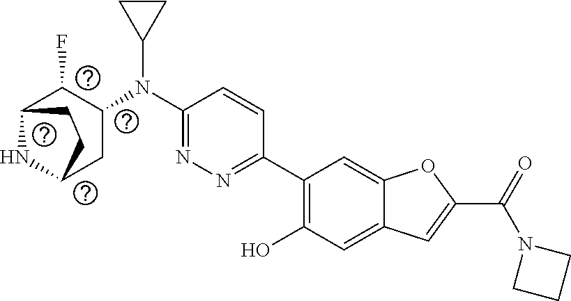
C1(C2=C(O)C=C3C(=C2)OC(C(=O)N2CCC2)=C3)=NN=C(N(C2C(F)C3NC(C2)CC3)C2CC2)C=C1
